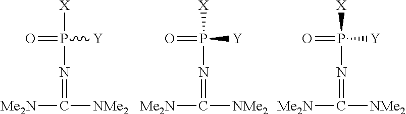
O=P([Y])([X])N=C([Me2N])[NMe2].O=P([Y])([X])N=C([Me2N])[NMe2].O=P([Y])([X])N=C([Me2N])[NMe2]
